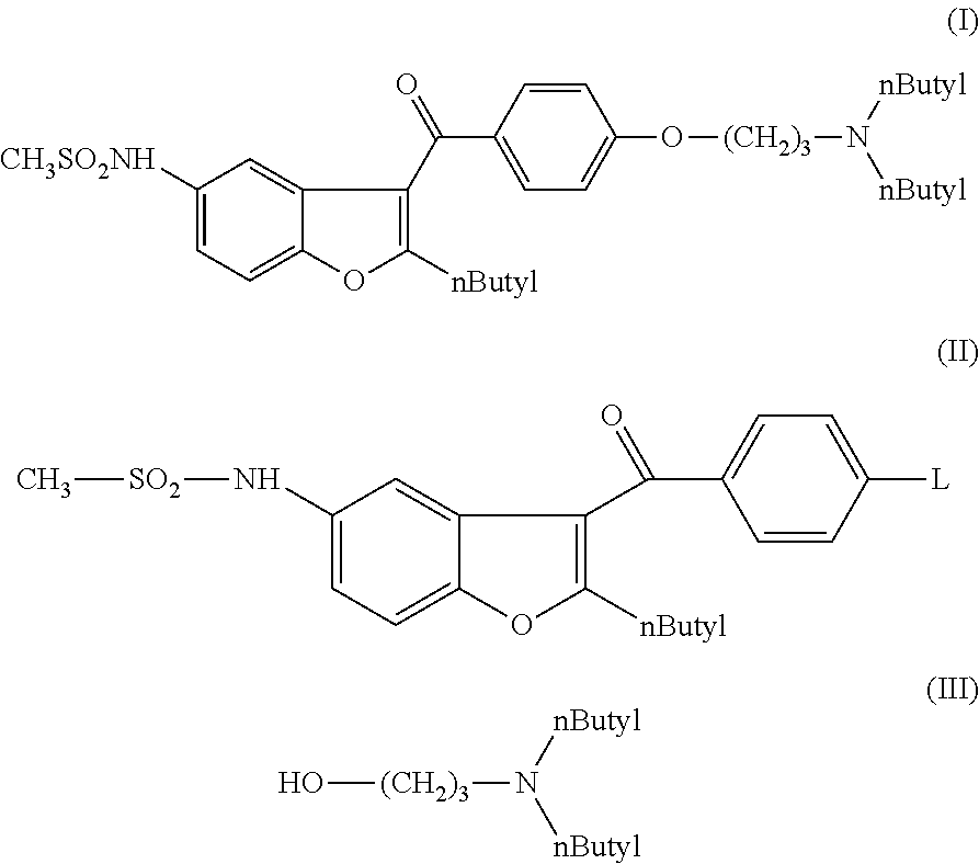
C1([CH3SO2NH])=CC=C2C(=C1)C(C(=O)C1=CC=C(O[(CH2)3]N([nButyl])[nButyl])C=C1)=C([nButyl])O2.O[(CH2)3]N([nButyl])[nButyl].C1(N[SO2]C)=CC=C2C(=C1)C(C(=O)C1=CC=C([L])C=C1)=C([nButyl])O2
